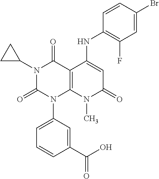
C1(NC2=CC(=O)N(C)C3=C2C(=O)N(C2CC2)C(=O)N3C2=CC=CC(C(O)=O)=C2)=C(F)C=C(Br)C=C1
